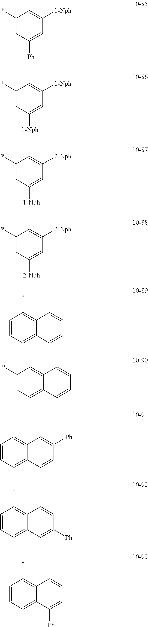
C1([1-Nph])=CC(*)=CC([Ph])=C1.C1([1-Nph])=CC(*)=CC([1-Nph])=C1.C1([2-Nph])=CC(*)=CC([1-Nph])=C1.C1([2-Nph])=CC(*)=CC([2-Nph])=C1.C1=CC=C2C(=C1*)C=CC=C2.C1(*)=CC=C2C(=C1)C=CC=C2.C1=CC=C2C(=C1*)C=C([Ph])C=C2.C1=CC=C2C(=C1*)C=CC([Ph])=C2.C1=CC=C2C(=C1*)C=CC=C2[Ph]
